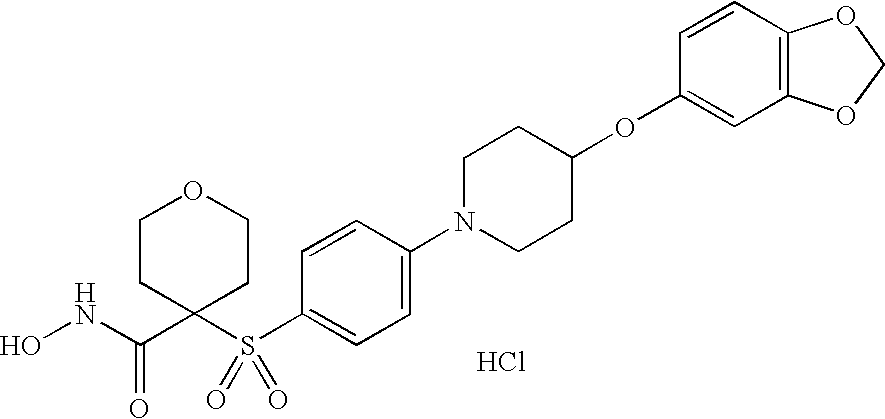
ONC(C1(S(C2=CC=C(N3CCC(OC4=CC5=C(C=C4)OCO5)CC3)C=C2)(=O)=O)CCOCC1)=O.Cl
